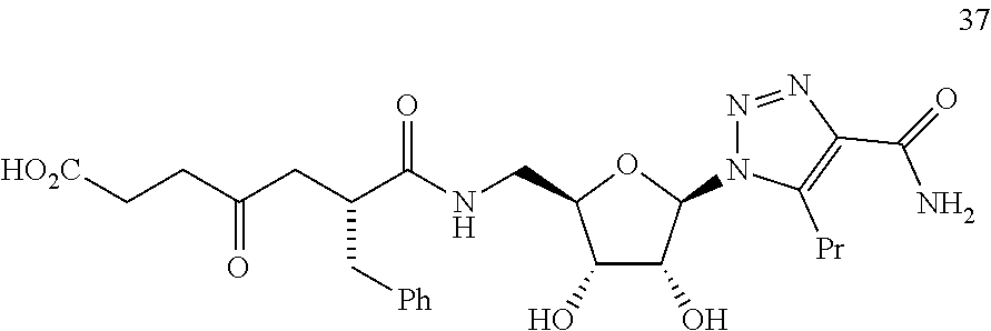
C1(O)C(O)C(N2N=NC(C(N)=O)=C2[Pr])OC1CNC(C(CC(CC[HO2C])=O)C[Ph])=O
